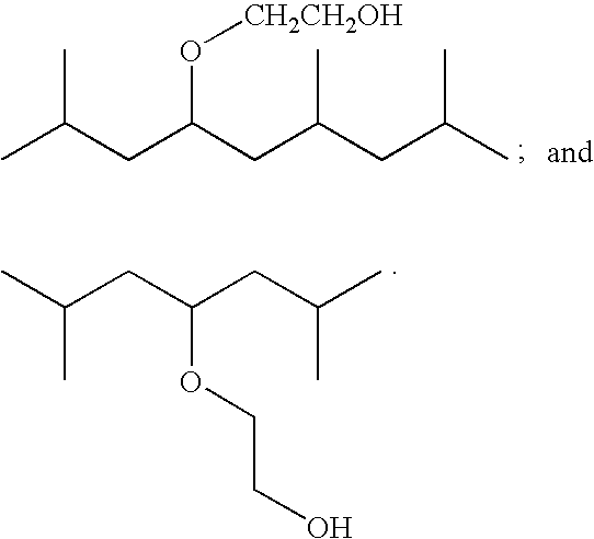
CC(CC(CC(CC(C)C)C)O[CH2CH2OH])C.CC(CC(CC(C)C)OCCO)C
